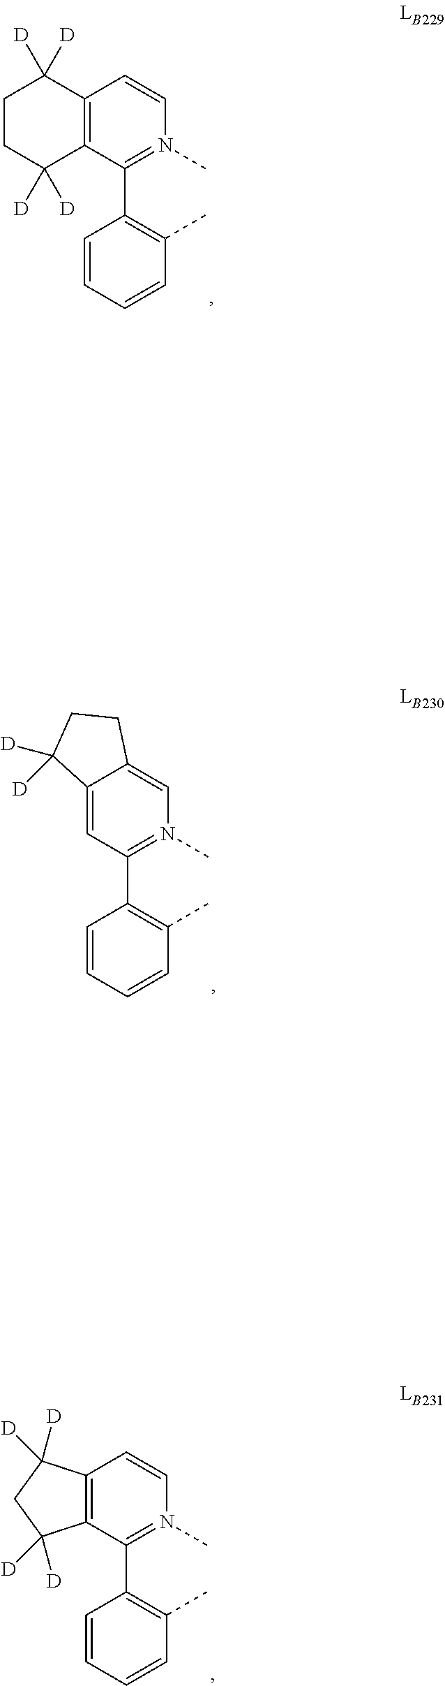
C1=CC=CC(C)=C1C1=N(C)C=CC2=C1C([D])([D])CCC2([D])[D].C1=CC=CC(C)=C1C1=N(C)C=C2C(=C1)C([D])([D])CC2.C1=CC=CC(C)=C1C1=N(C)C=CC2=C1C([D])([D])CC2([D])[D]
